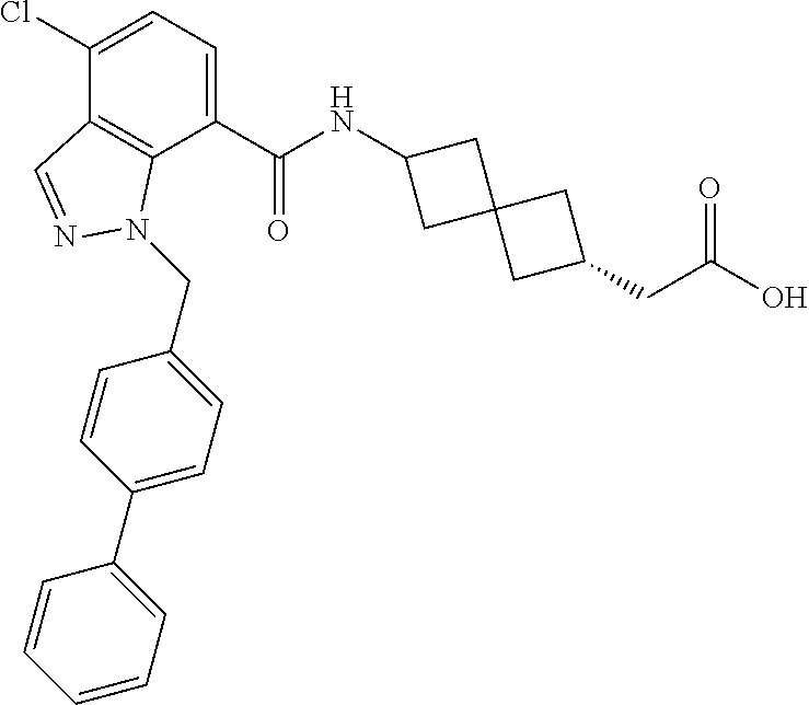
C1(Cl)=CC=C(C(NC2CC3(C2)CC(CC(O)=O)C3)=O)C2=C1C=NN2CC1=CC=C(C2=CC=CC=C2)C=C1
